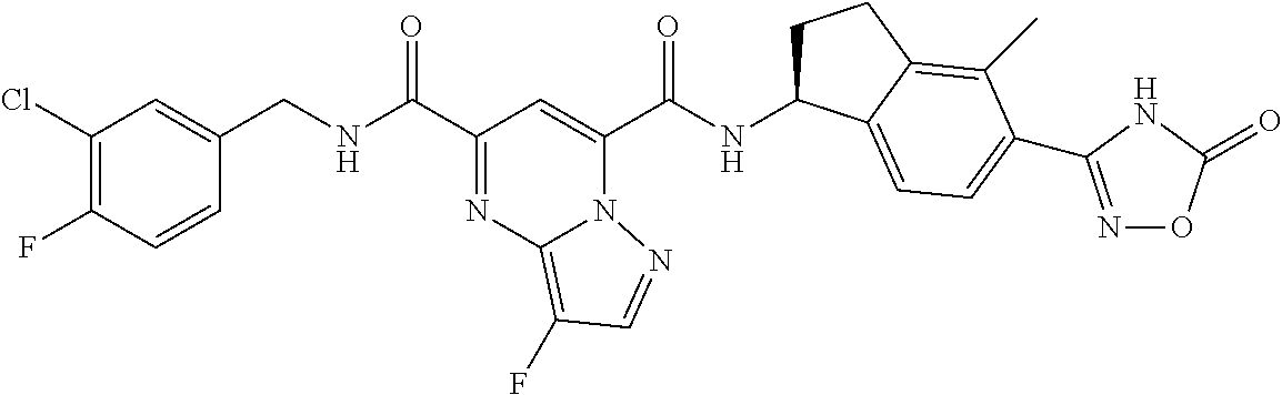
C1(Cl)=C(F)C=CC(CNC(C2=NC3=C(F)C=NN3C(C(NC3CCC4=C(C)C(C5=NOC(=O)N5)=CC=C34)=O)=C2)=O)=C1
